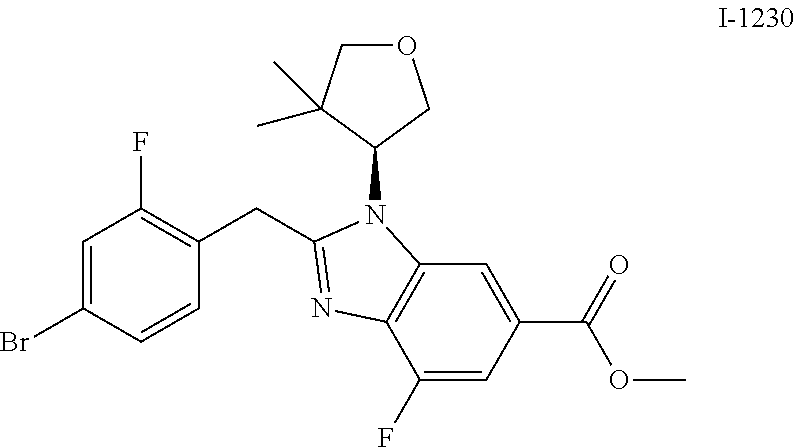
C1=C(Br)C=CC(CC2=NC3=C(N2C2COCC2(C)C)C=C(C(OC)=O)C=C3F)=C1F
